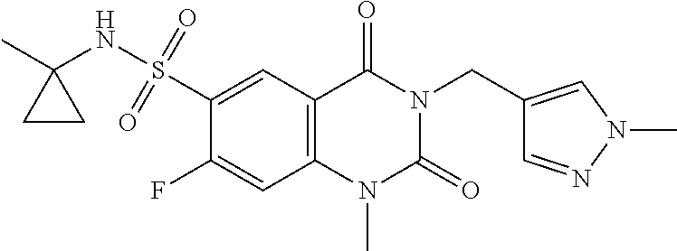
C1(F)=CC2=C(C=C1S(NC1(C)CC1)(=O)=O)C(=O)N(CC1=CN(C)N=C1)C(=O)N2C
